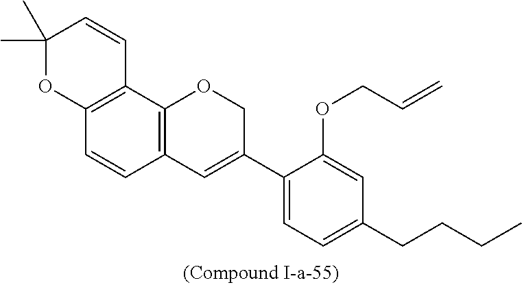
C12=C(C3=C(C=C1)C=C(C1=CC=C(CCCC)C=C1OCC=C)CO3)C=CC(C)(C)O2
